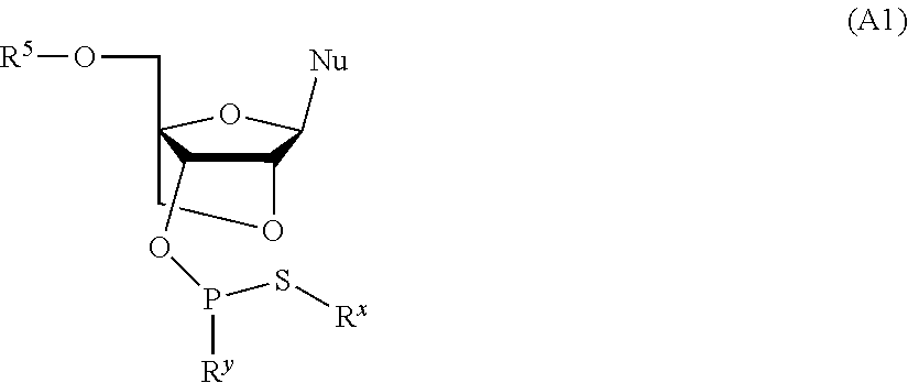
C12C([Nu])OC(CO[R5])(CO1)C2OP([Ry])S[Rx]
